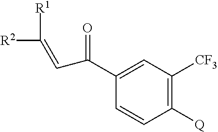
C1([Q])=C([CF3])C=C(C(=O)C=C([R2])[R1])C=C1
